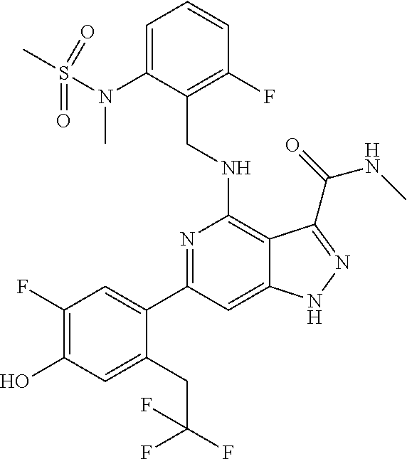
C1(N(C)S(C)(=O)=O)=CC=CC(F)=C1CNC1=C2C(=CC(C3=CC(F)=C(O)C=C3CC(F)(F)F)=N1)NN=C2C(=O)NC
